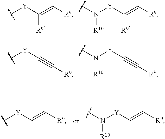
[R9]C([Y]C)=C[R9].[R9]C([Y]N([R10])C)=C[R9].C([Y]C)#C[R9].C([Y]N([R10])C)#C[R9].C([Y]C)=C[R9].C([Y]N([R10])C)=C[R9]
